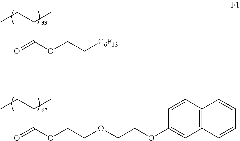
C(OCC[C6F13])(C(C)CC)=O.C(OCCOCCOC1=CC2=C(C=C1)C=CC=C2)(C(C)CC)=O
